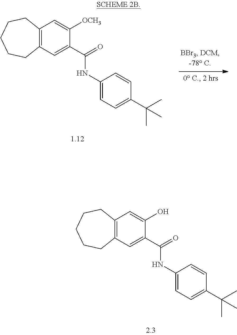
C12=C(C=C(C(NC3=CC=C(C(C)(C)C)C=C3)=O)C(O)=C1)CCCCC2.C12=C(C=C(C(NC3=CC=C(C(C)(C)C)C=C3)=O)C([OCH3])=C1)CCCCC2
